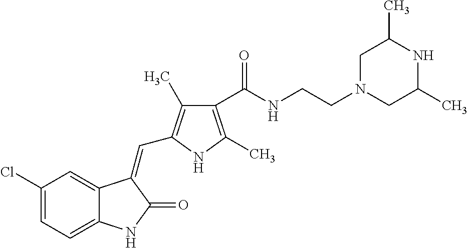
C1(Cl)=CC=C2C(=C1)C(=CC1=C(C)C(C(NCCN3CC(C)NC(C)C3)=O)=C(C)N1)C(=O)N2
